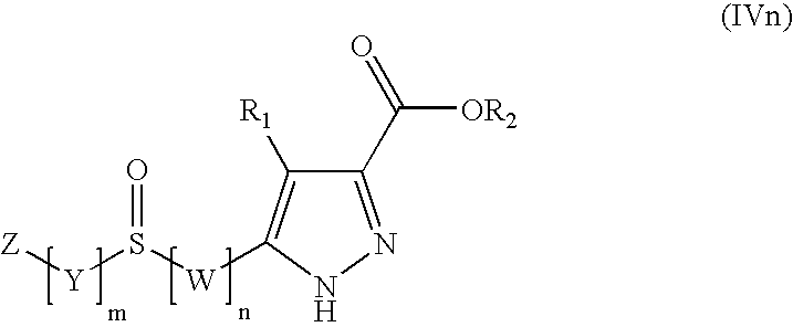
C1(C(=O)[OR2])=NNC([W]S([Y][Z])=O)=C1[R1]
